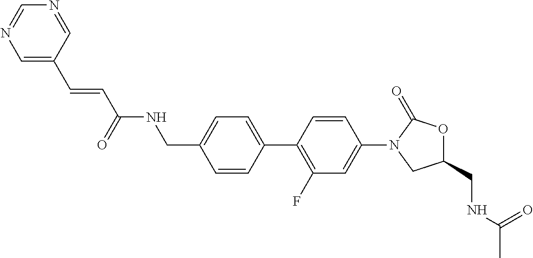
C(C1=CC=C(C2=C(F)C=C(N3CC(CNC(C)=O)OC3=O)C=C2)C=C1)NC(C=CC1=CN=CN=C1)=O
